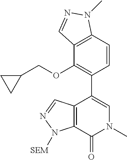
C1=CC2=C(C(OCC3CC3)=C1C1=CN(C)C(=O)C3=C1C=NN3[SEM])C=NN2C
